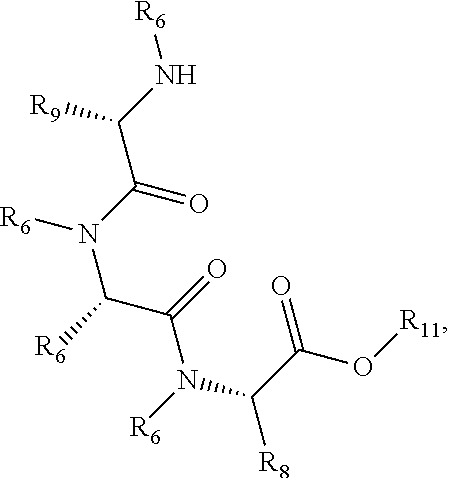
N(C(C(=O)N([R6])C([R8])C(O[R11])=O)[R6])(C(=O)C(N[R6])[R9])[R6]
